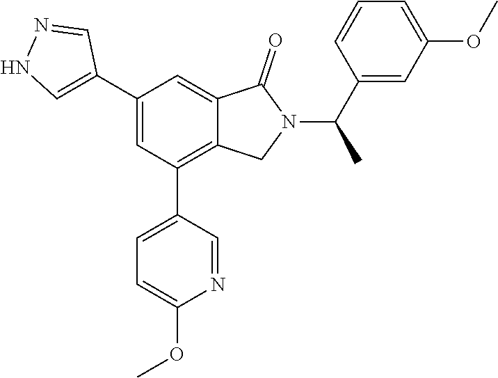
C1(C2=CNN=C2)=CC(C2=CC=C(OC)N=C2)=C2C(=C1)C(=O)N(C(C1=CC(OC)=CC=C1)C)C2
